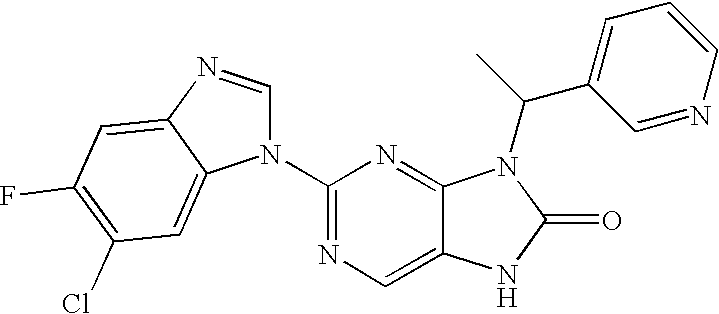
C1(N2C=NC3=CC(F)=C(Cl)C=C32)=NC=C2C(=N1)N(C(C1=CC=CN=C1)C)C(=O)N2
